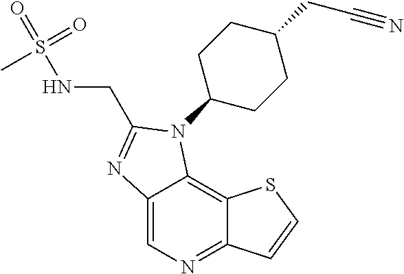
C12=CN=C3C(=C1N(C1CCC(CC#N)CC1)C(CNS(=O)(=O)C)=N2)SC=C3
